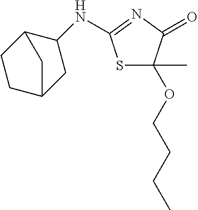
S1C(C)(OCCCC)C(=O)N=C1NC1CC2CCC1C2
